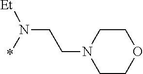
C1CN(CCN(*)[Et])CCO1
